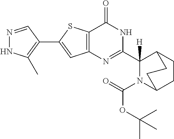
N1=CC(C2=CC3=C(S2)C(=O)NC(C2([H])N(C(OC(C)(C)C)=O)C4CCC2CC4)=N3)=C(C)N1
